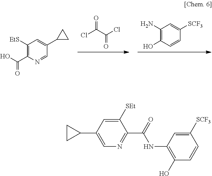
C1([SEt])=CC(C2CC2)=CN=C1C(=O)NC1=C(O)C=CC([SCF3])=C1.C1(N)=C(O)C=CC([SCF3])=C1.ClC(C(Cl)=O)=O.C1([EtS])=C(C(O)=O)N=CC(C2CC2)=C1
